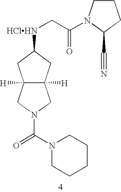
C12([H])C([H])(CC([HClHN]CC(=O)N3CCCC3C#N)C1)CN(C(N1CCCCC1)=O)C2
